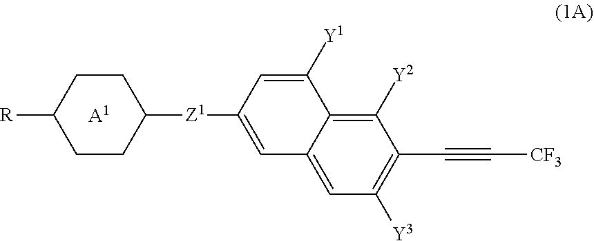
[A1].C1CC([R])CCC1[Z1]C1=CC2=CC([Y3])=C(C#C[CF3])C([Y2])=C2C([Y1])=C1
